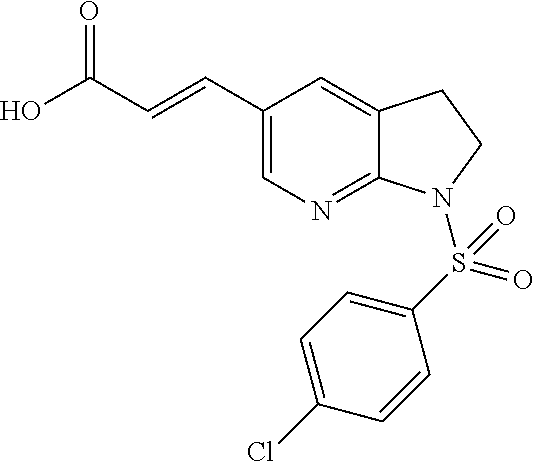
C1(C=CC(=O)O)=CN=C2C(=C1)CCN2S(C1=CC=C(Cl)C=C1)(=O)=O
